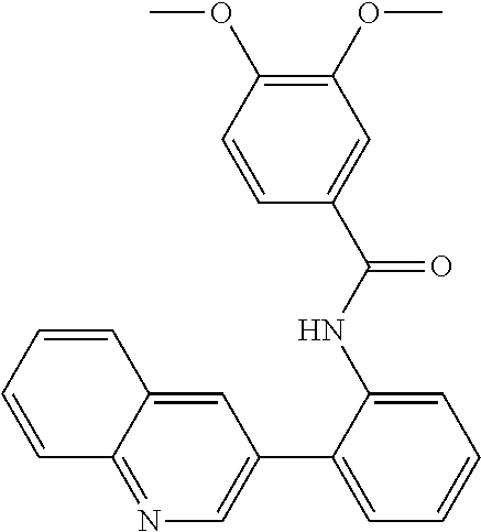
C12=NC=C(C3=CC=CC=C3NC(C3=CC(OC)=C(OC)C=C3)=O)C=C1C=CC=C2
